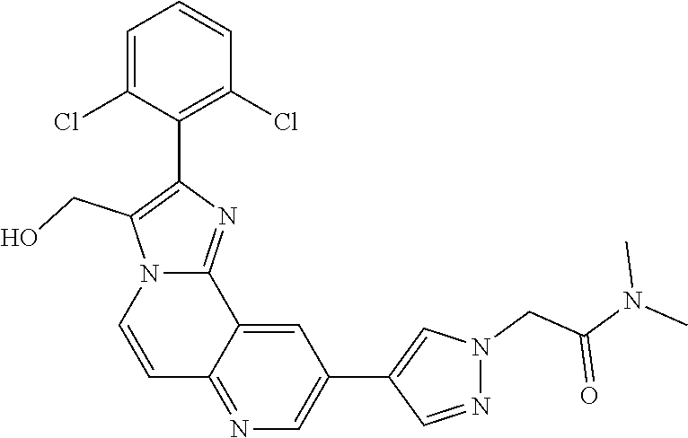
N1(CC(=O)N(C)C)N=CC(C2=CN=C3C(=C2)C2=NC(C4=C(Cl)C=CC=C4Cl)=C(CO)N2C=C3)=C1
